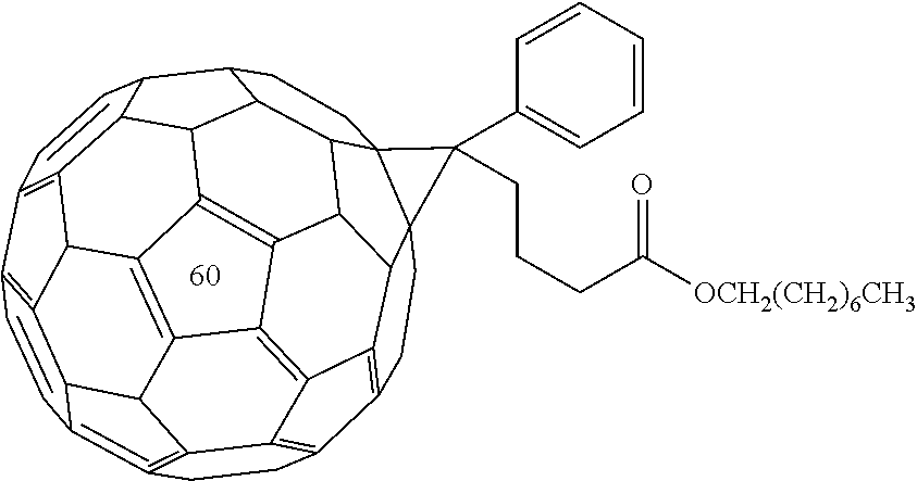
C1CC2=C3C4=C1C1=C5C4=C4C6=C7C8=C4C4C5C5(CC1)C1(CCC9C%10C(C%11=C(C%12=C(C(C=2C=C%12)C36)C7%11)C=C%10)C8C9C41)C5(C1=CC=CC=C1)CCCC([OCH2(CH2)6CH3])=O
